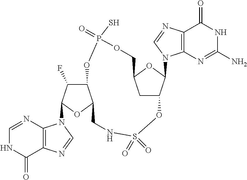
C1=NC2=C(C(=O)N1)N=CN2C1C(F)C2C(O1)CNS(=O)(=O)OC1CC(OC1N1C3=C(C(=O)NC(N)=N3)N=C1)COP(=O)(S)O2
